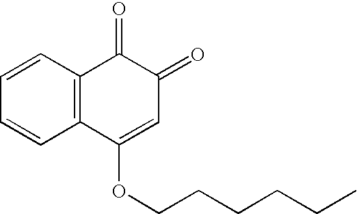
C1=CC=CC2=C1C(=O)C(=O)C=C2OCCCCCC
